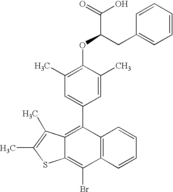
C1=C(C2=C3C(=C(Br)C4=C2C=CC=C4)SC(C)=C3C)C=C(C)C(OC(CC2=CC=CC=C2)C(=O)O)=C1C
